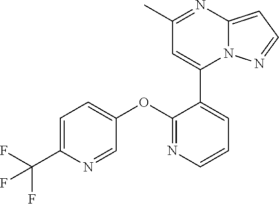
C1=C(C(F)(F)F)N=CC(OC2=NC=CC=C2C2=CC(C)=NC3=CC=NN23)=C1
